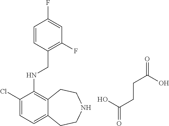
C1=CC(CNC2=C3C(=CC=C2Cl)CCNCC3)=C(F)C=C1F.C(=O)(O)CCC(=O)O
